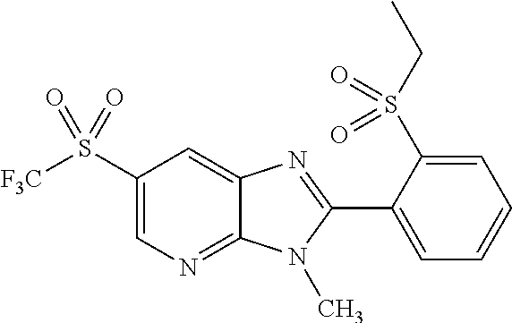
C1(S([F3C])(=O)=O)=CN=C2C(=C1)N=C(C1=CC=CC=C1S(CC)(=O)=O)N2C
